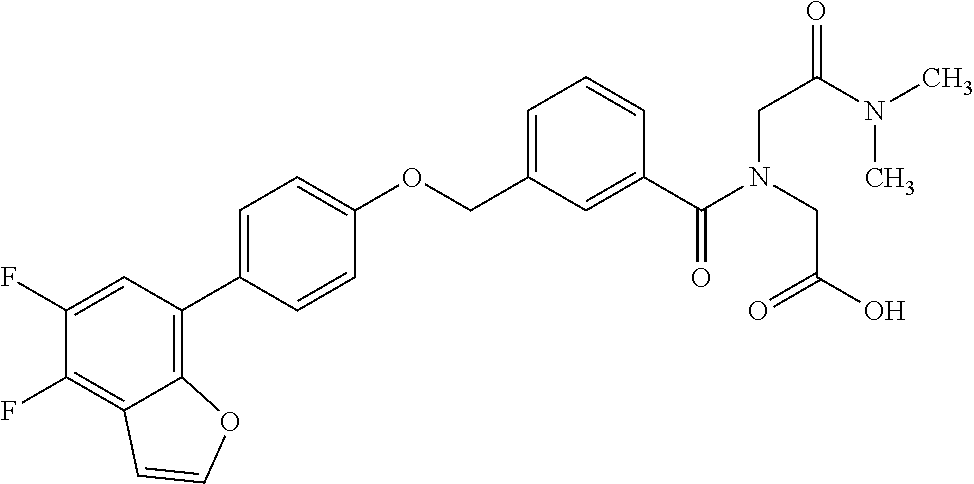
C1(F)=CC(C2=CC=C(OCC3=CC=CC(C(N(CC(O)=O)CC(=O)N(C)C)=O)=C3)C=C2)=C2C(=C1F)C=CO2
